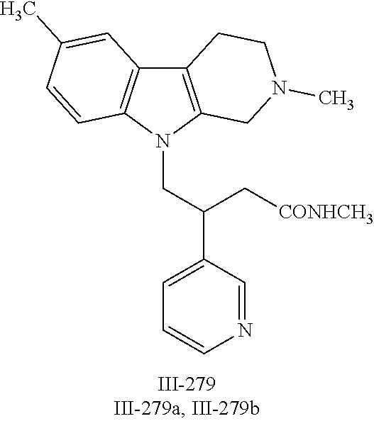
N1(CC(C2=CC=CN=C2)C[CONHCH3])C2=C(C3=C1C=CC(C)=C3)CCN(C)C2
